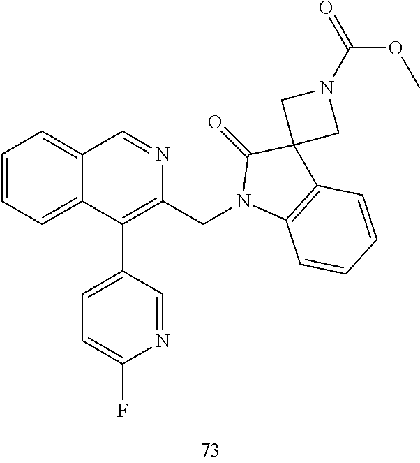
C1=CC=C2C(=C1)C=NC(CN1C3=C(C4(C1=O)CN(C(OC)=O)C4)C=CC=C3)=C2C1=CC=C(F)N=C1
